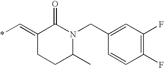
C1(CN2C(=O)C(=C*)CCC2C)=CC(F)=C(F)C=C1
